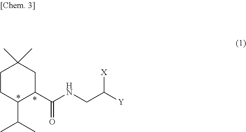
C1CC(C(C)C)C(C(=O)NCC([Y])[X])CC1(C)C
